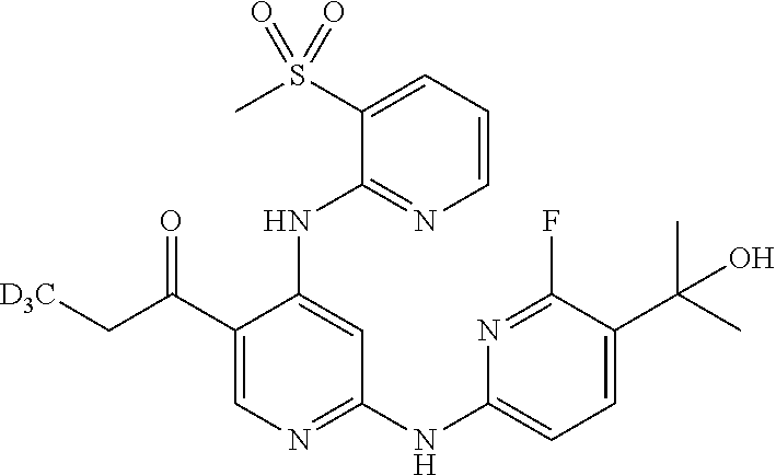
C1(C(C[D3C])=O)=CN=C(NC2=CC=C(C(C)(C)O)C(F)=N2)C=C1NC1=NC=CC=C1S(C)(=O)=O
